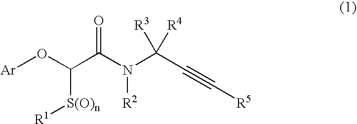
[Ar]OC([S(O)n][R1])C(N([R2])C(C#C[R5])([R4])[R3])=O
